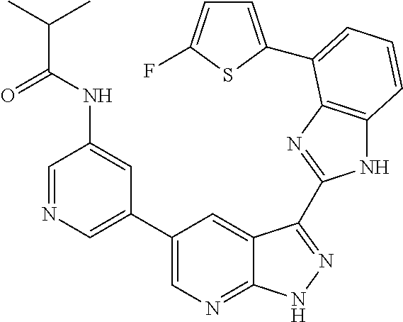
C1(C2=CN=CC(NC(C(C)C)=O)=C2)=CN=C2C(=C1)C(C1=NC3=C(N1)C=CC=C3C1=CC=C(F)S1)=NN2
